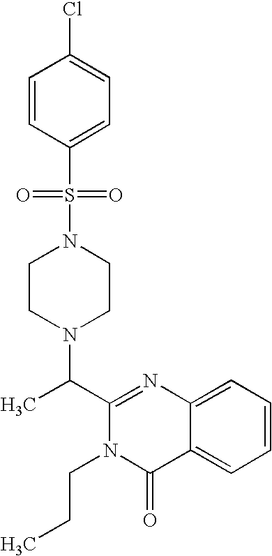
N1(S(C2=CC=C(Cl)C=C2)(=O)=O)CCN(C(C2=NC3=CC=CC=C3C(=O)N2CCC)C)CC1
